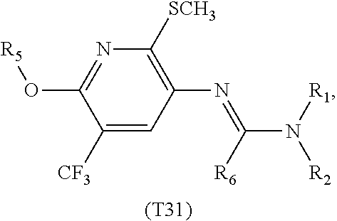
[(T31)].C1([CF3])=CC(N=C(N([R1])[R2])[R6])=C([SCH3])N=C1O[R5]
